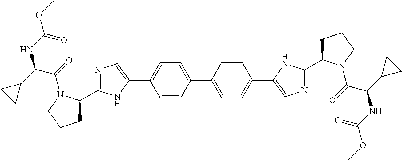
C1=C(C2=CC=C(C3=CN=C(C4CCCN4C(C(NC(OC)=O)C4CC4)=O)N3)C=C2)C=CC(C2=CN=C(C3CCCN3C(C(NC(=O)OC)C3CC3)=O)N2)=C1
